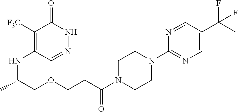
C1([F3C])=C(NC(C)COCCC(N2CCN(C3=NC=C(C(C)(F)F)C=N3)CC2)=O)C=NNC1=O
